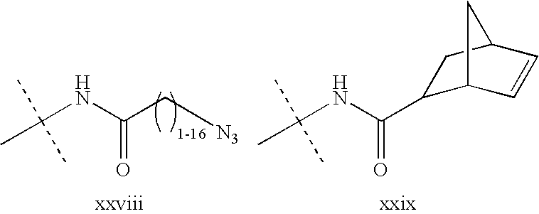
C(NC(C[N3])=O)(C)(C)C.C(NC(C1C2C=CC(C1)C2)=O)(C)(C)C
